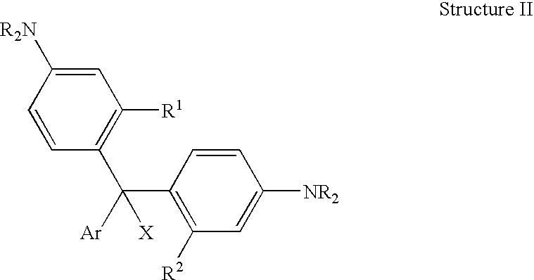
C1([R2N])=CC([R1])=C(C(C2=C([R2])C=C([NR2])C=C2)([Ar])[X])C=C1
